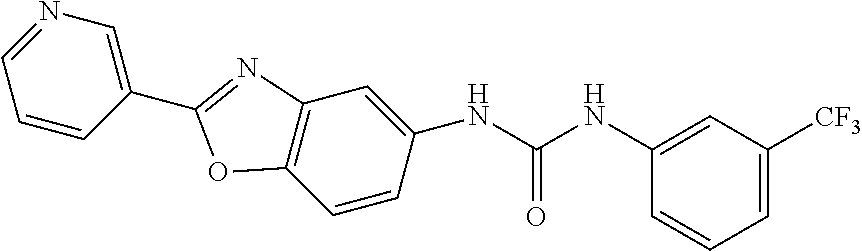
C1(NC(=O)NC2=CC3=C(OC(C4=CN=CC=C4)=N3)C=C2)=CC([CF3])=CC=C1
